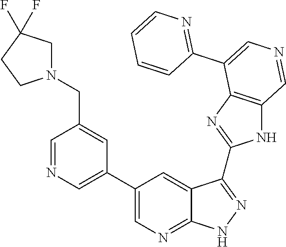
C1=NC=C(C2=CN=C3C(=C2)C(C2=NC4=C(N2)C=NC=C4C2=NC=CC=C2)=NN3)C=C1CN1CC(F)(F)CC1
